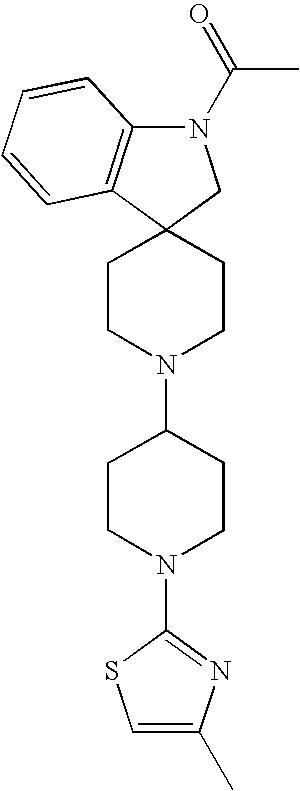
C1CN(C2CCN(C3=NC(C)=CS3)CC2)CCC12CN(C(C)=O)C1=C2C=CC=C1
